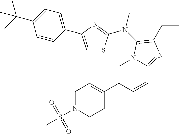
C1=C(C2=CCN(S(C)(=O)=O)CC2)C=CC2=NC(CC)=C(N(C)C3=NC(C4=CC=C(C(C)(C)C)C=C4)=CS3)N12
